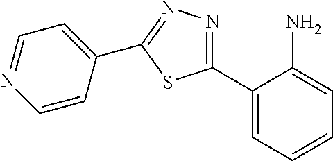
C1(C2=NN=C(C3=CC=NC=C3)S2)=CC=CC=C1N
